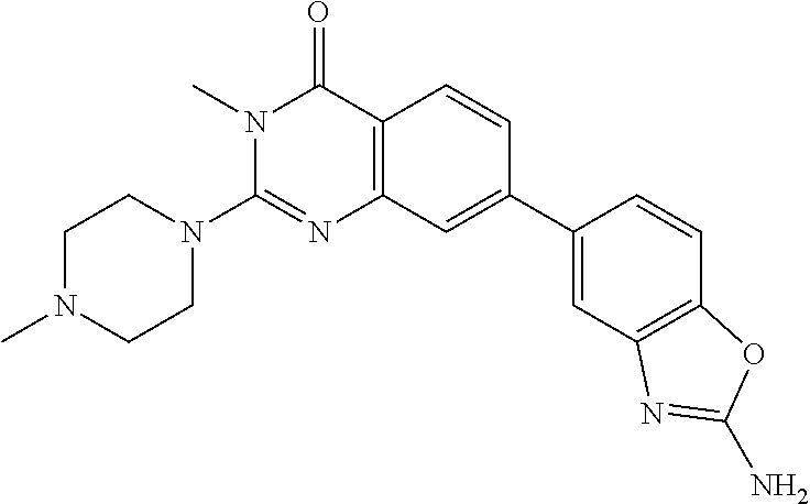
N1(C)C(N2CCN(C)CC2)=NC2=C(C1=O)C=CC(C1=CC3=C(C=C1)OC(N)=N3)=C2
